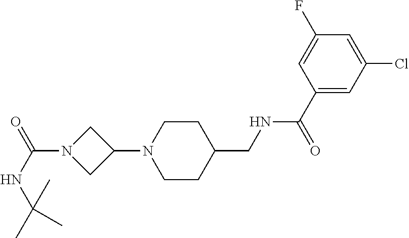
C1(N2CCC(CNC(C3=CC(Cl)=CC(F)=C3)=O)CC2)CN(C(NC(C)(C)C)=O)C1
